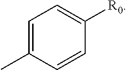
C1=C(C)C=CC([R0])=C1
